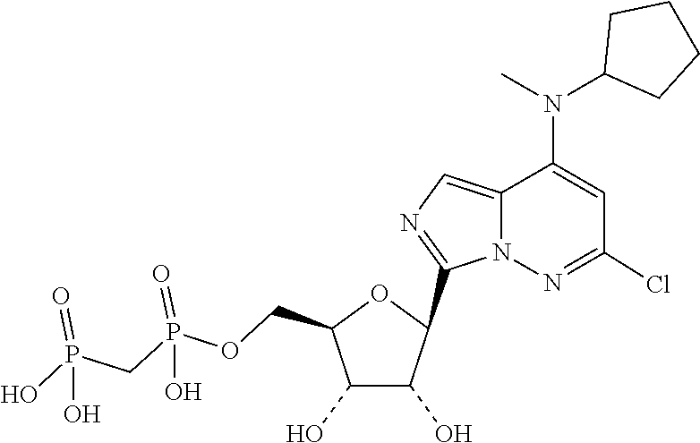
C1(C2C(O)C(O)C(COP(=O)(O)CP(=O)(O)O)O2)=NC=C2C(N(C3CCCC3)C)=CC(Cl)=NN12
